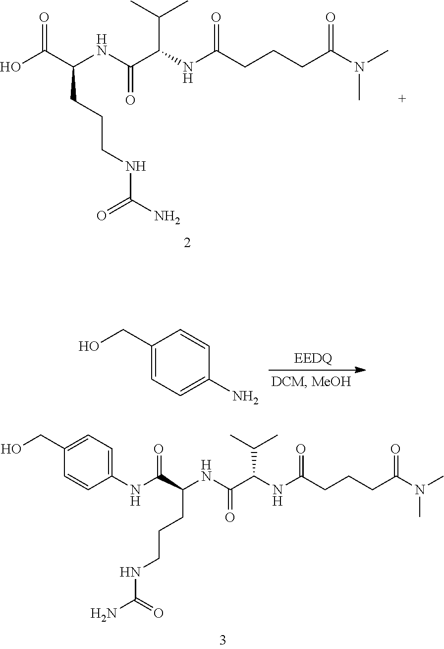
N(C(C(NC(C(NC(CCCC(N(C)C)=O)=O)C(C)C)=O)CCCNC(N)=O)=O)C1=CC=C(CO)C=C1.OC(C(NC(C(NC(CCCC(N(C)C)=O)=O)C(C)C)=O)CCCNC(N)=O)=O.C1(CO)=CC=C(N)C=C1
